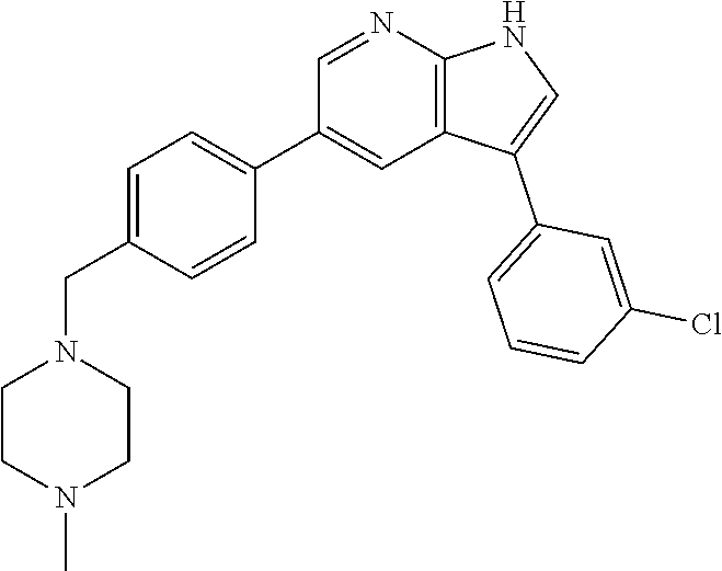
C1=C(CN2CCN(C)CC2)C=CC(C2=CC3=C(N=C2)NC=C3C2=CC=CC(Cl)=C2)=C1
